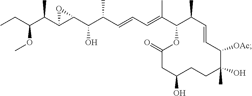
C(C=C(C)C1C(C)C=CC([OAc])C(C)(O)CCC(O)CC(=O)O1)=CC(C(C1C(C(C(CC)OC)C)O1)O)C
